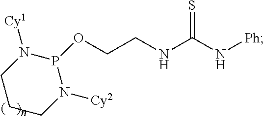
C1CCN([Cy2])P(OCCNC(N[Ph])=S)N1[Cy1]
